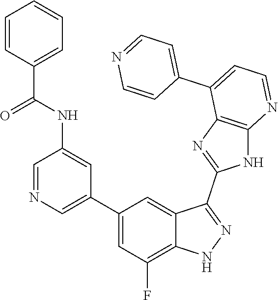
C1=NC=C(C2=CC(F)=C3C(=C2)C(C2=NC4=C(N2)N=CC=C4C2=CC=NC=C2)=NN3)C=C1NC(C1=CC=CC=C1)=O
